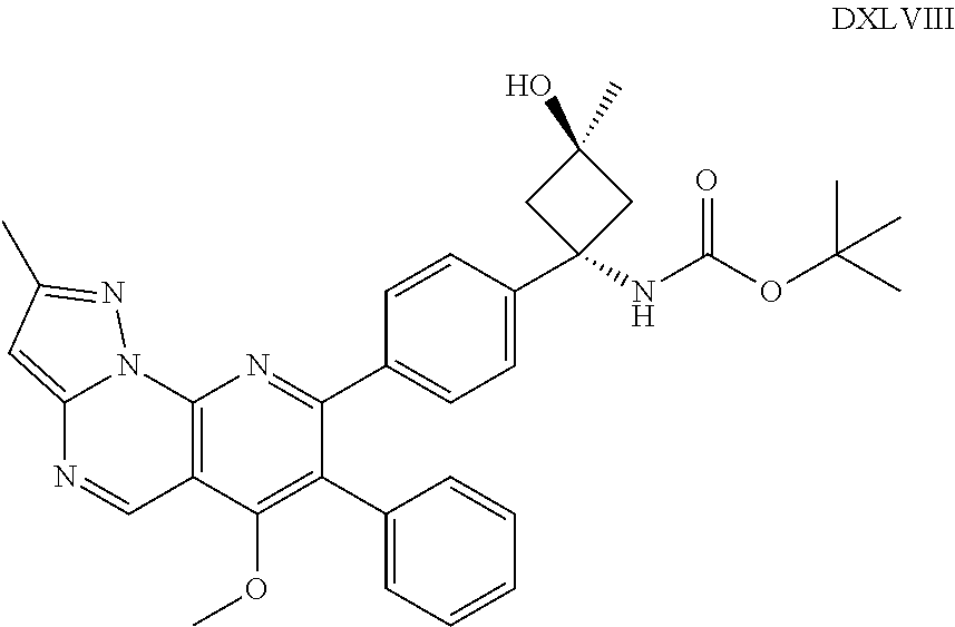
C12=C(C(OC)=C(C3=CC=CC=C3)C(C3=CC=C(C4(NC(OC(C)(C)C)=O)CC(O)(C)C4)C=C3)=N1)C=NC1=CC(C)=NN21
